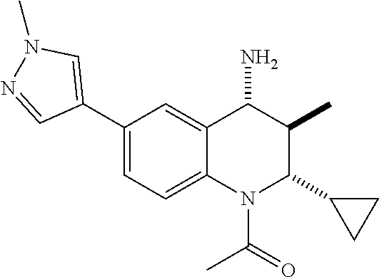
C1(C2=CN(C)N=C2)=CC=C2C(=C1)C(N)C(C)C(C1CC1)N2C(C)=O
